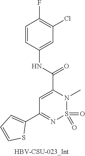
C1=C(C(NC2=CC(Cl)=C(F)C=C2)=O)N(C)S(=O)(=O)N=C1C1=CC=CS1
